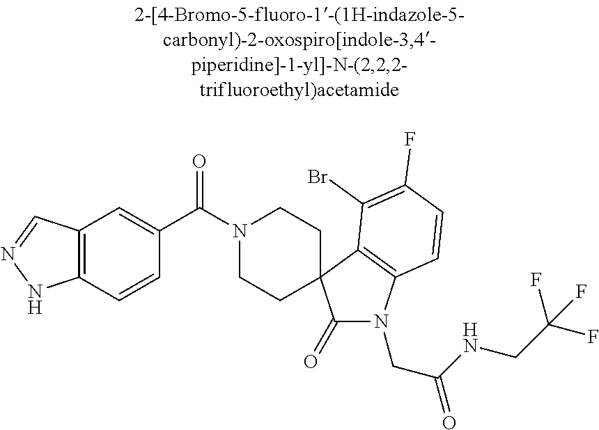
N1(C(C2=CC3=C(C=C2)NN=C3)=O)CCC2(CC1)C(=O)N(CC(NCC(F)(F)F)=O)C1=C2C(Br)=C(F)C=C1
